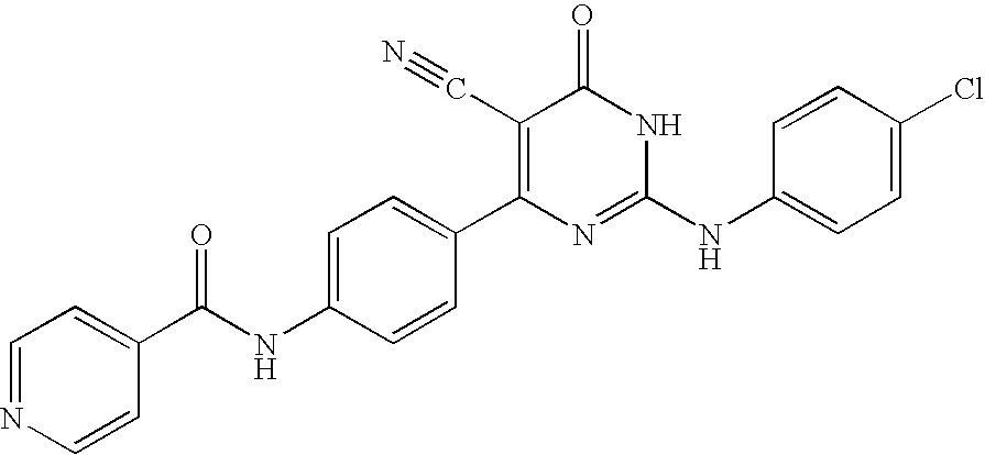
C1=CC(C2=C(C#N)C(=O)NC(NC3=CC=C(Cl)C=C3)=N2)=CC=C1NC(C1=CC=NC=C1)=O
